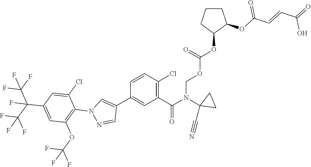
O(CN(C(=O)C1=C(Cl)C=CC(C2=CN(C3=C(OC(F)(F)F)C=C(C(C(F)(F)F)(C(F)(F)F)F)C=C3Cl)N=C2)=C1)C1(C#N)CC1)C(OC1C(OC(C=CC(=O)O)=O)CCC1)=O
